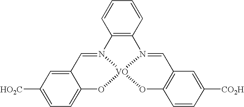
[HO2C]C1=CC=C2C(=C1)C=N1C3=C(N4=CC5=C(O[VO]14O2)C=CC([CO2H])=C5)C=CC=C3
